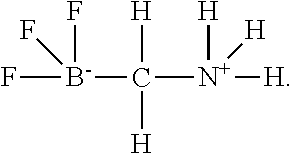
F[B-](C([N+]([H])([H])[H])([H])[H])(F)F
